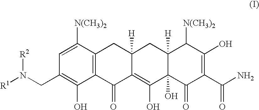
C12=C(C([N(CH3)2])=CC(CN([R1])[R2])=C1O)CC1([H])C(=C(O)C3(O)C([H])(C1)C([N(CH3)2])C(O)=C(C(N)=O)C3=O)C2=O
